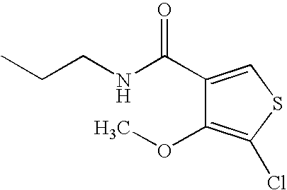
C(CNC(C1=CSC(Cl)=C1OC)=O)C
